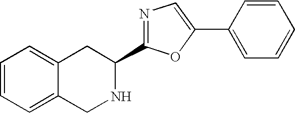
C1=CC=C2C(=C1)CC(C1=NC=C(C3=CC=CC=C3)O1)NC2
